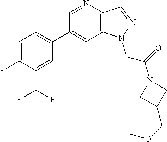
C1(C2=CC=C(F)C(C(F)F)=C2)=CC2=C(C=NN2CC(=O)N2CC(COC)C2)N=C1
